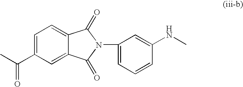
C1=C(C(C)=O)C=C2C(=C1)C(=O)N(C1=CC=CC(NC)=C1)C2=O
